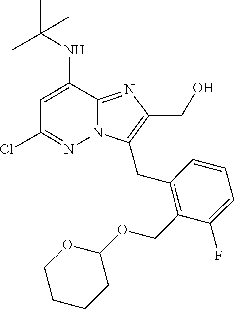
ClC1=NN2C(=NC(CO)=C2CC2=C(COC3OCCCC3)C(F)=CC=C2)C(NC(C)(C)C)=C1
